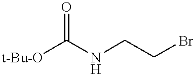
[t-Bu-O]C(NCCBr)=O
